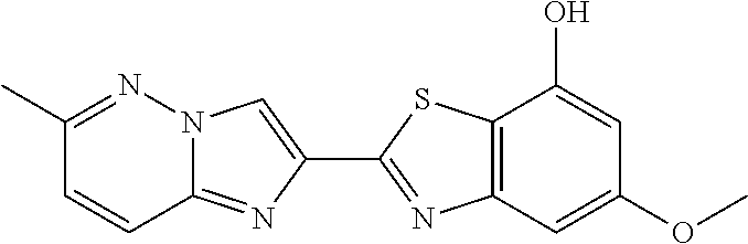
C1(C)=NN2C(=NC(C3=NC4=C(S3)C(O)=CC(OC)=C4)=C2)C=C1
